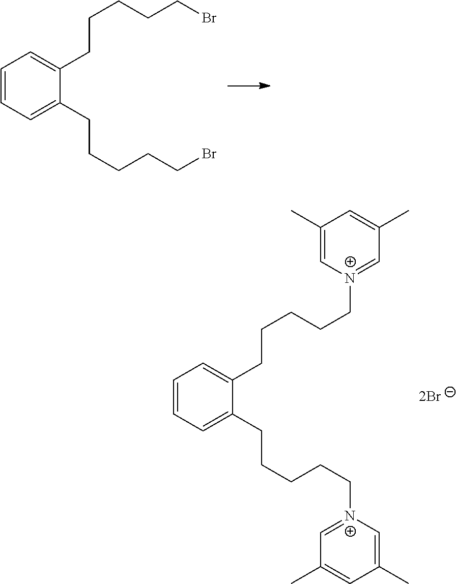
C1=CC=C(CCCCCBr)C(CCCCCBr)=C1.C1=CC=C(CCCCC[N+]2=CC(C)=CC(C)=C2)C(CCCCC[N+]2=CC(C)=CC(C)=C2)=C1
